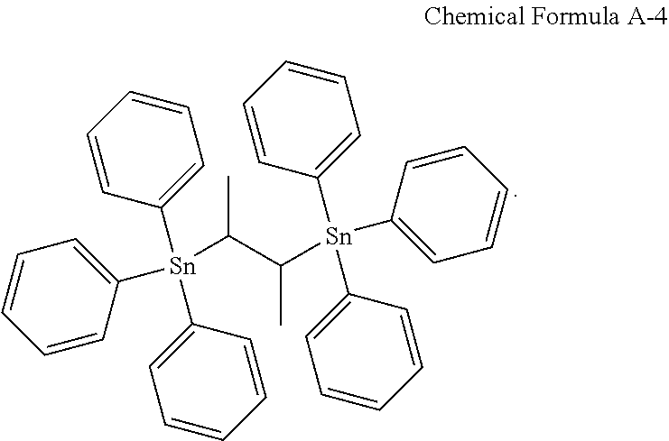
C1=CC([Sn](C2=CC=CC=C2)(C2=CC=CC=C2)C(C(C)[Sn](C2=CC=CC=C2)(C2=CC=CC=C2)C2=CC=CC=C2)C)=CC=C1
